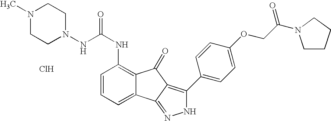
N(C(NC1=C2C(=CC=C1)C1=NNC(C3=CC=C(OCC(N4CCCC4)=O)C=C3)=C1C2=O)=O)N1CCN(C)CC1.Cl
